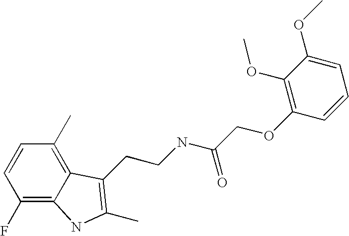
C1(F)=C2C(=C(C)C=C1)C(CCNC(COC1=C(OC)C(OC)=CC=C1)=O)=C(C)N2
